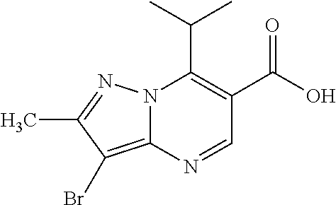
N12C(C(C)C)=C(C(O)=O)C=NC1=C(Br)C(C)=N2
